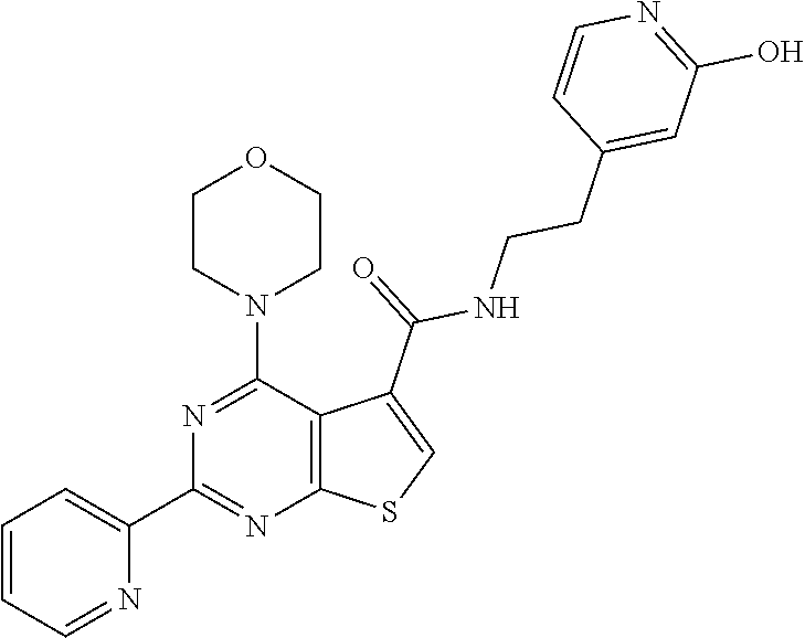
C1=CC=NC(C2=NC3=C(C(N4CCOCC4)=N2)C(C(=O)NCCC2=CC(O)=NC=C2)=CS3)=C1
